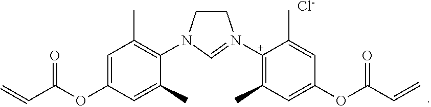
C1CN([C+]2=C(C)C=C(OC(C=C)=O)C=C2C)=CN1C1=C(C)C=C(OC(C=C)=O)C=C1C.[Cl-]
